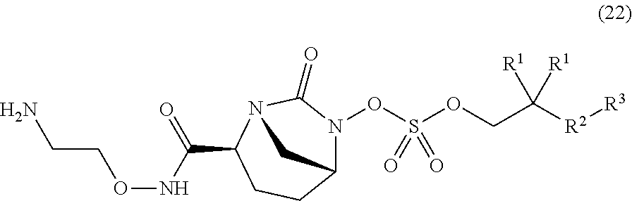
C12N(OS(OCC([R2][R3])([R1])[R1])(=O)=O)C(=O)N(C(C(NOCCN)=O)CC1)C2
